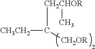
C([CH2OR])([CH3CH2])[CH2CHOR]C
